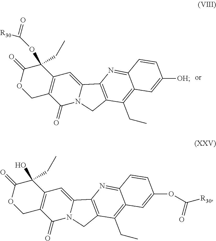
C12=C(C(=O)N3C(=C1)C1=C(C3)C(CC)=C3C(=N1)C=CC([OH])=C3)COC(=O)C2(OC(=O)[R30])CC.C12=C(C(=O)N3C(=C1)C1=C(C3)C(CC)=C3C(=N1)C=CC(OC([R30])=O)=C3)COC(=O)C2(O)CC
